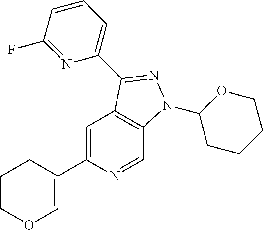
C1=CC(F)=NC(C2=NN(C3CCCCO3)C3=C2C=C(C2=COCCC2)N=C3)=C1
